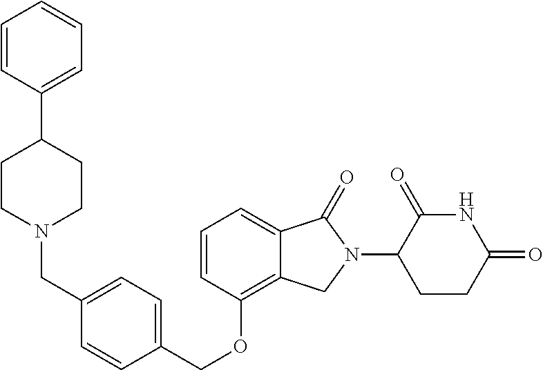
C(OC1=C2C(=CC=C1)C(=O)N(C1C(=O)NC(=O)CC1)C2)C1=CC=C(CN2CCC(C3=CC=CC=C3)CC2)C=C1
